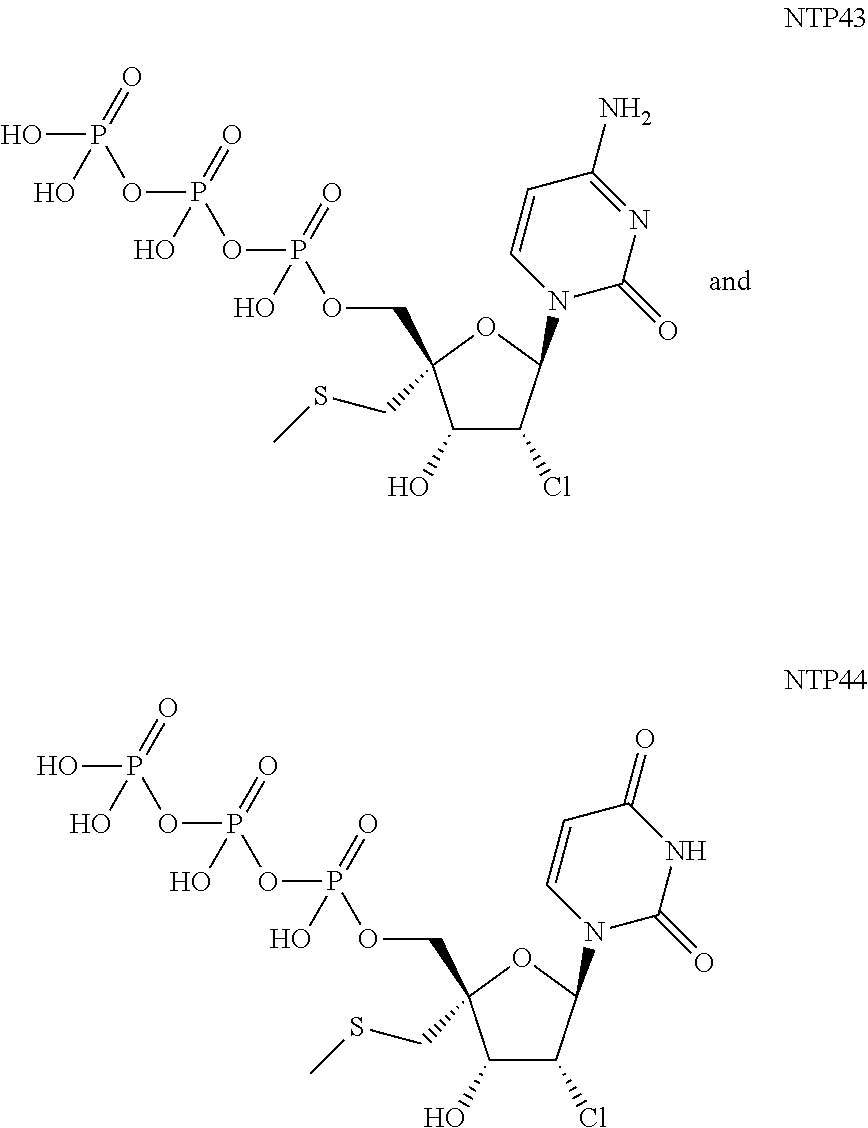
C1(O)C(Cl)C(N2C=CC(N)=NC2=O)OC1(CSC)COP(OP(OP(O)(=O)O)(=O)O)(=O)O.C1(O)C(Cl)C(N2C=CC(=O)NC2=O)OC1(CSC)COP(OP(OP(O)(=O)O)(=O)O)(=O)O
